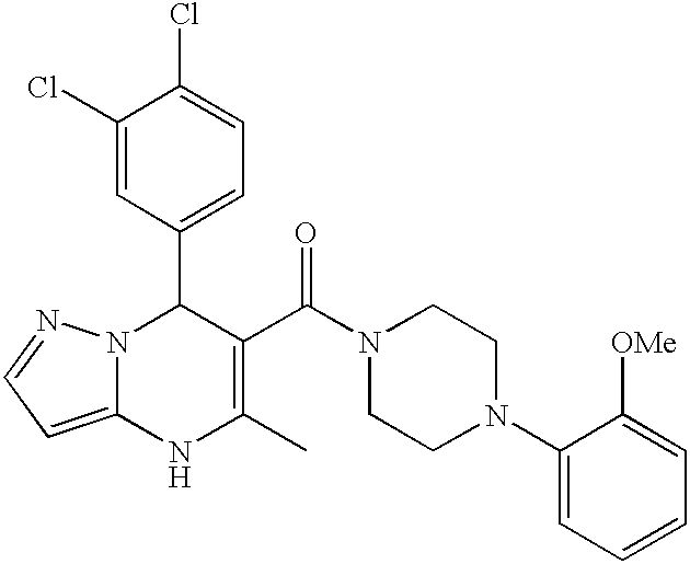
C1(Cl)=CC(C2N3C(=CC=N3)NC(C)=C2C(N2CCN(C3=CC=CC=C3[OMe])CC2)=O)=CC=C1Cl
